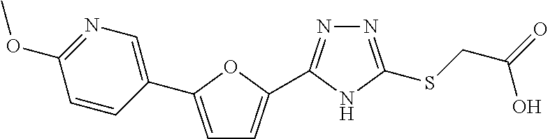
N1=C(SCC(O)=O)NC(C2=CC=C(C3=CN=C(OC)C=C3)O2)=N1
